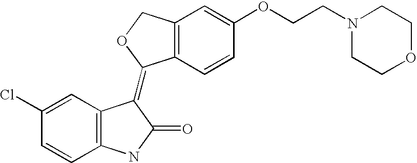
C12=C(C=CC(OCCN3CCOCC3)=C1)C(=C1C3=C(C=CC(Cl)=C3)NC1=O)OC2
